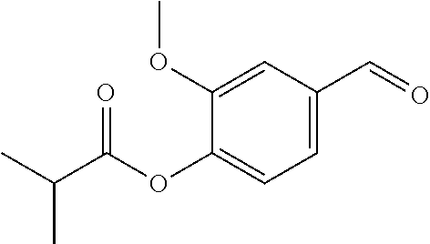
C1=C(C=O)C=C(OC)C(OC(C(C)C)=O)=C1
